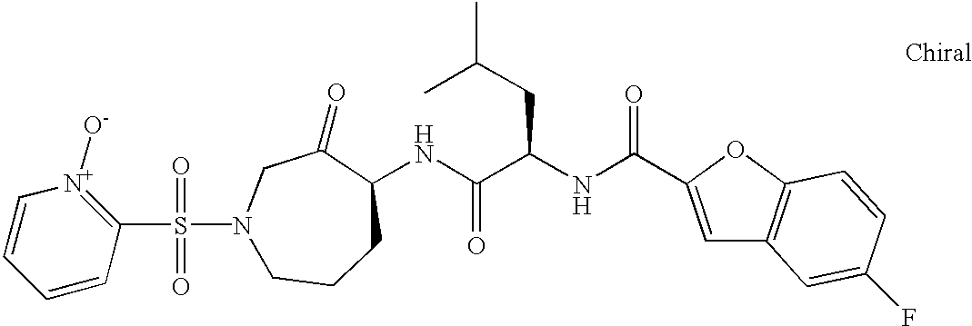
S(=O)(=O)(N1CC(=O)C(NC(C(NC(=O)C2=CC3=C(O2)C=CC(F)=C3)CC(C)C)=O)CCC1)C1=[N+]([O-])C=CC=C1
